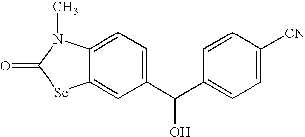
C12=CC(C(C3=CC=C([CN])C=C3)O)=CC=C1N(C)C(=O)[Se]2
